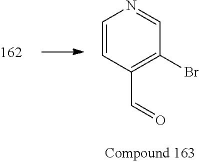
C1=CC(C=O)=C(Br)C=N1
